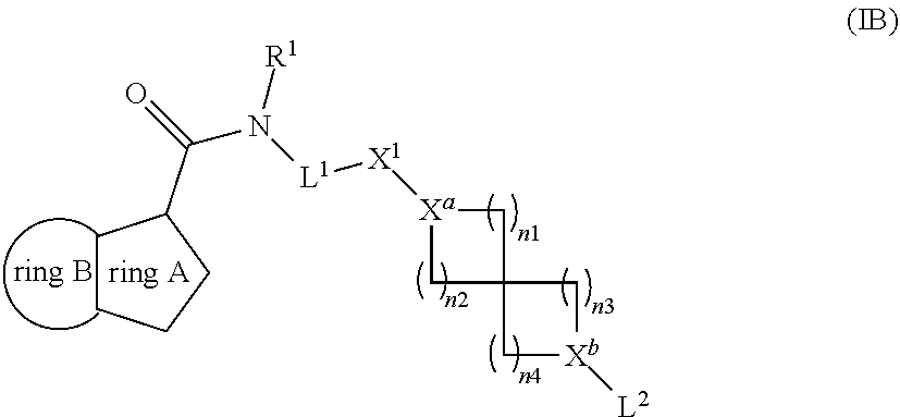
O=C(N([L1][X1][Xa]1CC2(C1)C[Xb]([L2])C2)[R1])C1CCCC1
